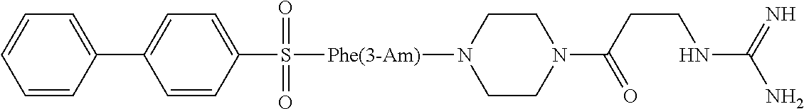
C1(C2=CC=CC=C2)=CC=C(S(=O)(=O)[Phe(3-Am)]N2CCN(C(CCNC(N)=N)=O)CC2)C=C1
